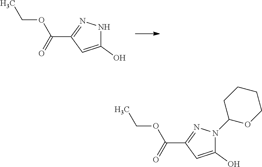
C1(C(=O)OCC)=NNC(O)=C1.C1(C(=O)OCC)=NN(C2OCCCC2)C(O)=C1
